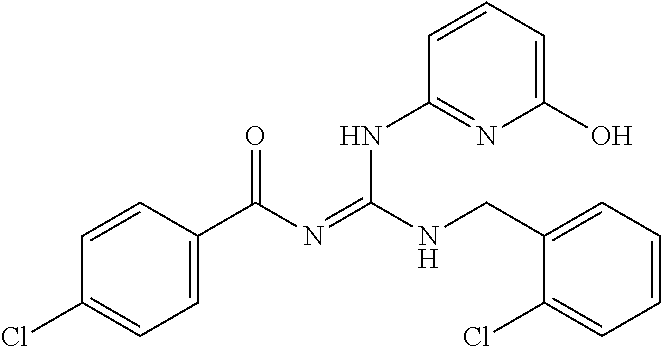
C1=CC(C(N=C(NCC2=CC=CC=C2Cl)NC2=NC(O)=CC=C2)=O)=CC=C1Cl
